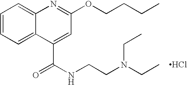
C1=CC=C2C(=C1)N=C(OCCCC)C=C2C(NCCN(CC)CC)=O.Cl
